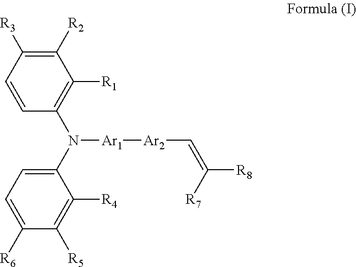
C1=CC(N(C2=CC=C([R6])C([R5])=C2[R4])[Ar1][Ar2]C=C([R8])[R7])=C([R1])C([R2])=C1[R3]
